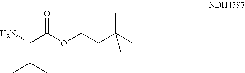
NC(C(OCCC(C)(C)C)=O)C(C)C
